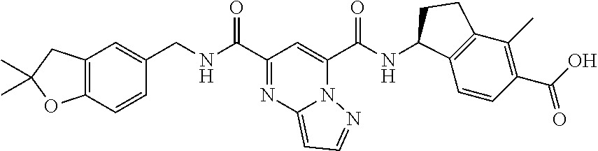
C1(C(NCC2=CC3=C(C=C2)OC(C)(C)C3)=O)=NC2=CC=NN2C(C(NC2C3=C(C(C)=C(C(O)=O)C=C3)CC2)=O)=C1
